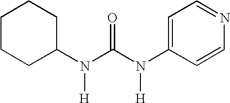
C1CCC(N(C(N(C2=CC=NC=C2)[H])=O)[H])CC1
